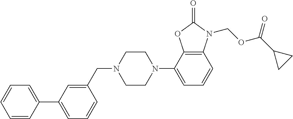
C1=CC(C2=CC=CC(CN3CCN(C4=CC=CC5=C4OC(=O)N5COC(C4CC4)=O)CC3)=C2)=CC=C1
